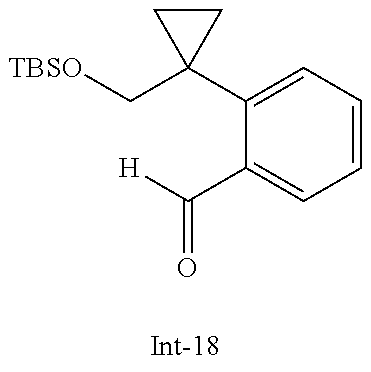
[TBSO]CC1(C2=CC=CC=C2C(=O)[H])CC1
